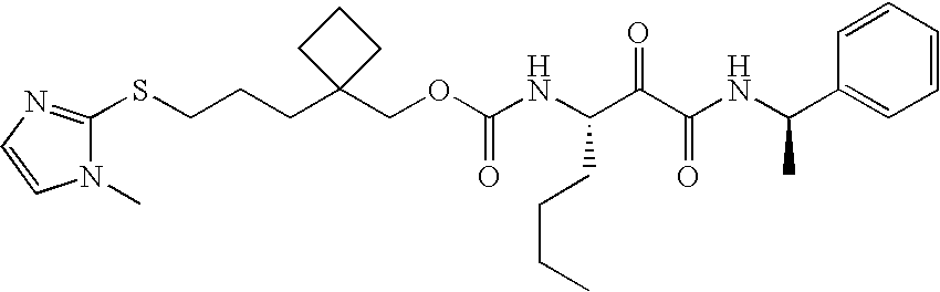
O(CC1(CCCSC2=NC=CN2C)CCC1)C(NC(C(C(NC(C1=CC=CC=C1)C)=O)=O)CCCC)=O
